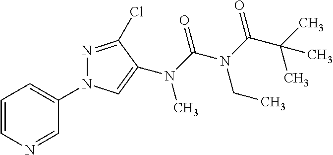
C1=CN=CC(N2N=C(Cl)C(N(C(N(C(C(C)(C)C)=O)CC)=O)C)=C2)=C1
